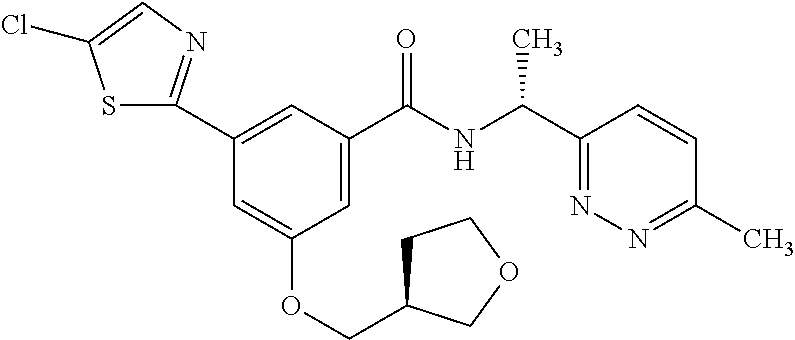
C1(C2=NC=C(Cl)S2)=CC(C(NC(C2=NN=C(C)C=C2)C)=O)=CC(OCC2CCOC2)=C1
